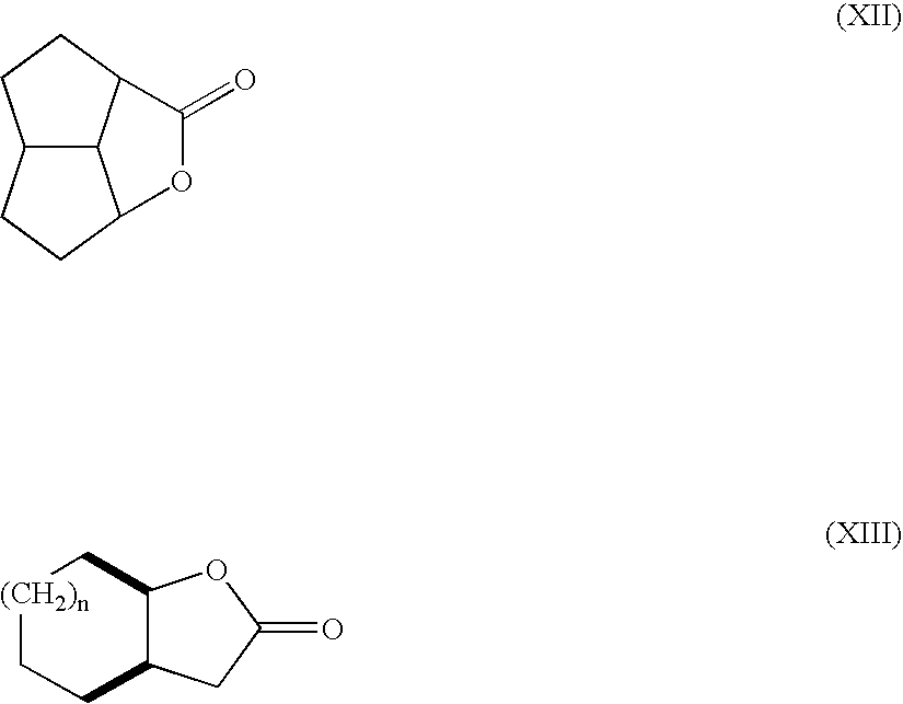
C12C3CCC1OC(=O)C2CC3.[(CH2)n]1CCC2C(C1)OC(=O)C2
